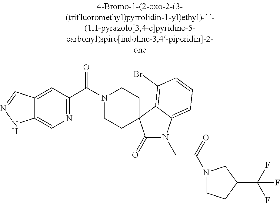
N1(C(C2=NC=C3C(=C2)C=NN3)=O)CCC2(CC1)C(=O)N(CC(=O)N1CCC(C(F)(F)F)C1)C1=CC=CC(Br)=C12
